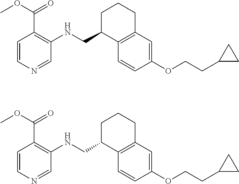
C1=CN=CC(NCC2C3=C(CCC2)C=C(OCCC2CC2)C=C3)=C1C(OC)=O.C1=CN=CC(NCC2C3=C(CCC2)C=C(OCCC2CC2)C=C3)=C1C(OC)=O
